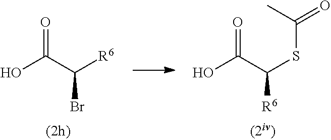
OC(C(Br)[R6])=O.OC(C([R6])SC(C)=O)=O
